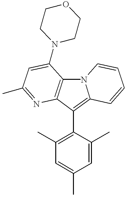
N12C3=C(C(C4=C(C)C=C(C)C=C4C)=C1C=CC=C2)N=C(C)C=C3N1CCOCC1
